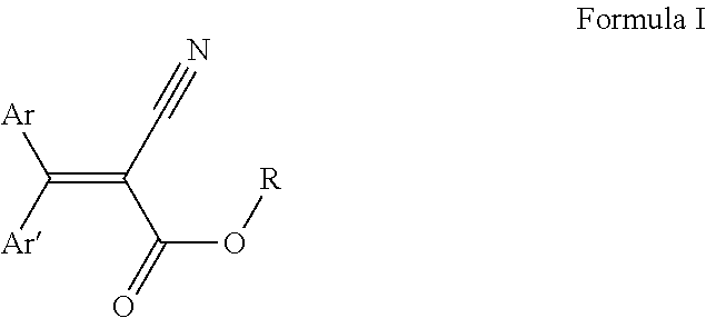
C(=C(C#N)C(=O)O[R])([Ar])[Ar]
